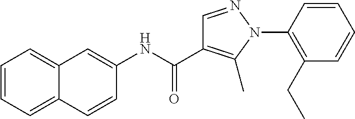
C1(NC(=O)C2=C(C)N(C3=C(CC)C=CC=C3)N=C2)=CC2=CC=CC=C2C=C1
